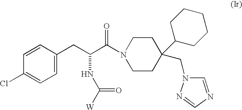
C1=C(CC(C(=O)N2CCC(C3CCCCC3)(CN3N=CN=C3)CC2)NC([W])=O)C=CC(Cl)=C1
